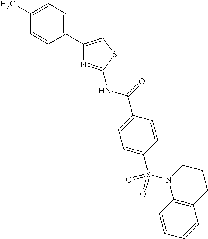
C1=C(S(N2C3=C(CCC2)C=CC=C3)(=O)=O)C=CC(C(=O)NC2=NC(C3=CC=C(C)C=C3)=CS2)=C1
